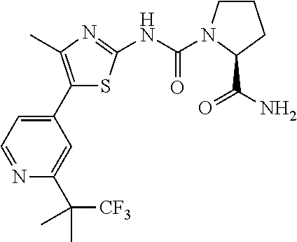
C1CN(C(NC2=NC(C)=C(C3=CC=NC(C([CF3])(C)C)=C3)S2)=O)C(C(N)=O)C1
